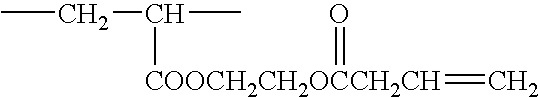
CCC(C)[COOCH2CH2OCCH2CH](=C)=O
